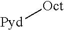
[Pyd][Oct]
